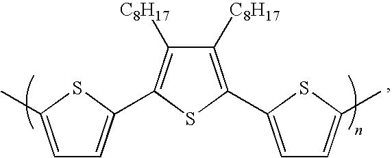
C1=C(C)SC(C2=C([C8H17])C([C8H17])=C(C3=CC=C(C)S3)S2)=C1
